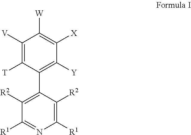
C1([V])=C([T])C(C2=C([R2])C([R1])=NC([R1])=C2[R2])=C([Y])C([X])=C1[W]
